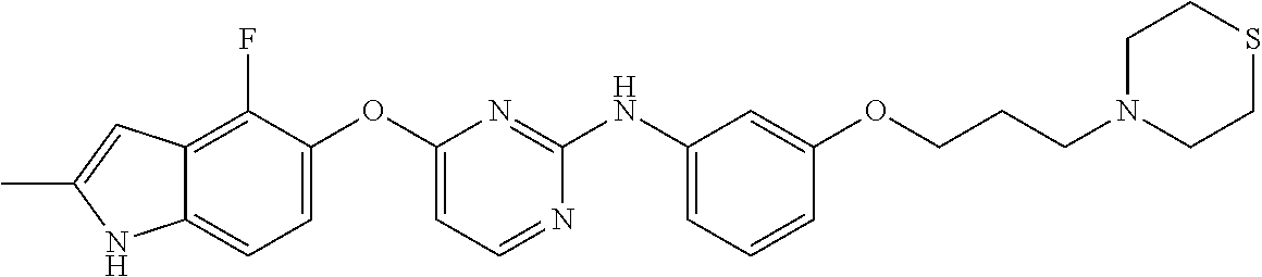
C12=C(F)C(OC3=CC=NC(NC4=CC=CC(OCCCN5CCSCC5)=C4)=N3)=CC=C1NC(C)=C2
